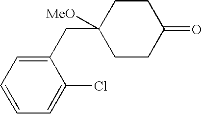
C1(CC2([MeO])CCC(=O)CC2)=CC=CC=C1Cl
